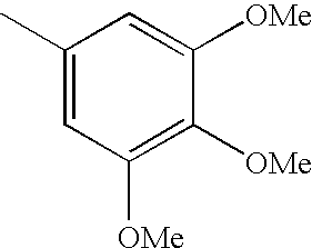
C1(C)=CC([OMe])=C([OMe])C([OMe])=C1
